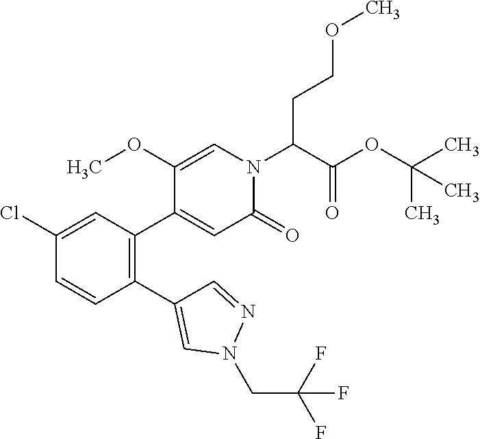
C1(C2=CN(CC(F)(F)F)N=C2)=C(C2=CC(=O)N(C(C(OC(C)(C)C)=O)CCOC)C=C2OC)C=C(Cl)C=C1
